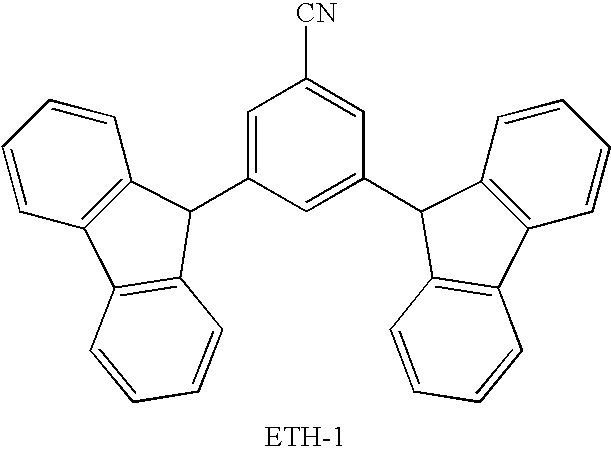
C1=C(C2C3=C(C=CC=C3)C3=C2C=CC=C3)C=C(C2C3=C(C=CC=C3)C3=C2C=CC=C3)C=C1[CN]
